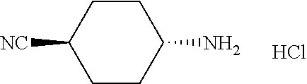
C1CC(N)CCC1[NC].Cl
